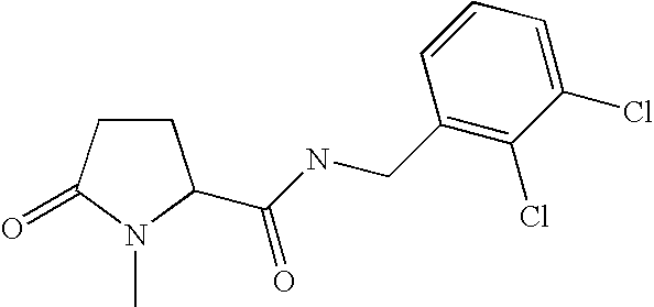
C1CC(=O)N(C)C1C(NCC1=C(Cl)C(Cl)=CC=C1)=O
